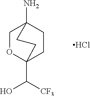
C1OC2(C(O)[CF3])CCC1(N)CC2.Cl
